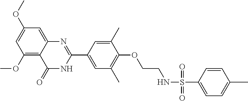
C1(OC)=C2C(=CC(OC)=C1)N=C(C1=CC(C)=C(OCCNS(C3=CC=C(C)C=C3)(=O)=O)C(C)=C1)NC2=O
